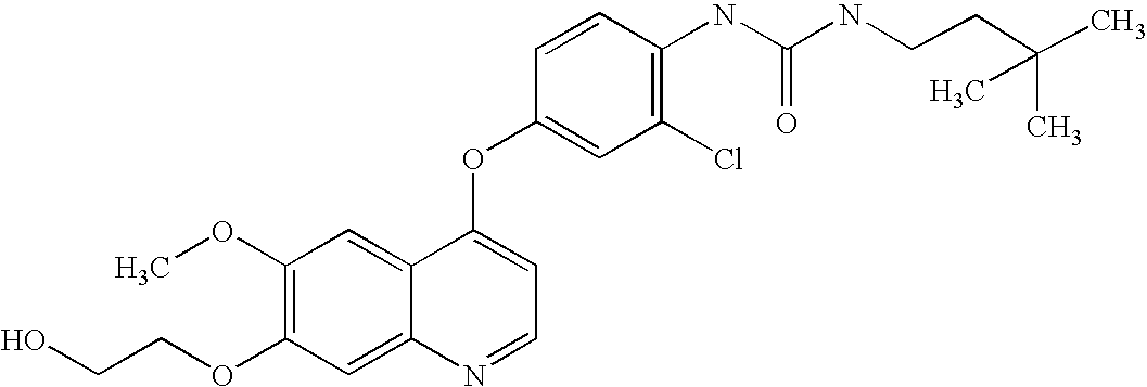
C1=CC(OC2=CC=NC3=CC(OCCO)=C(OC)C=C23)=CC(Cl)=C1NC(=O)NCCC(C)(C)C
